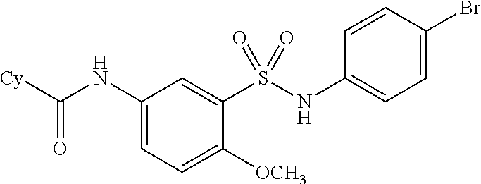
C1(NC(=O)[Cy])=CC=C([OCH3])C(S(=O)(=O)NC2=CC=C(Br)C=C2)=C1
